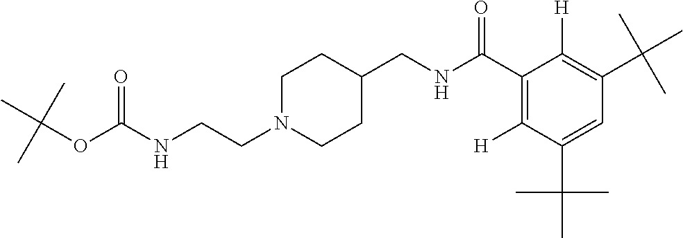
N(CCN1CCC(CNC(C2=C([H])C(C(C)(C)C)=CC(C(C)(C)C)=C2[H])=O)CC1)C(OC(C)(C)C)=O
